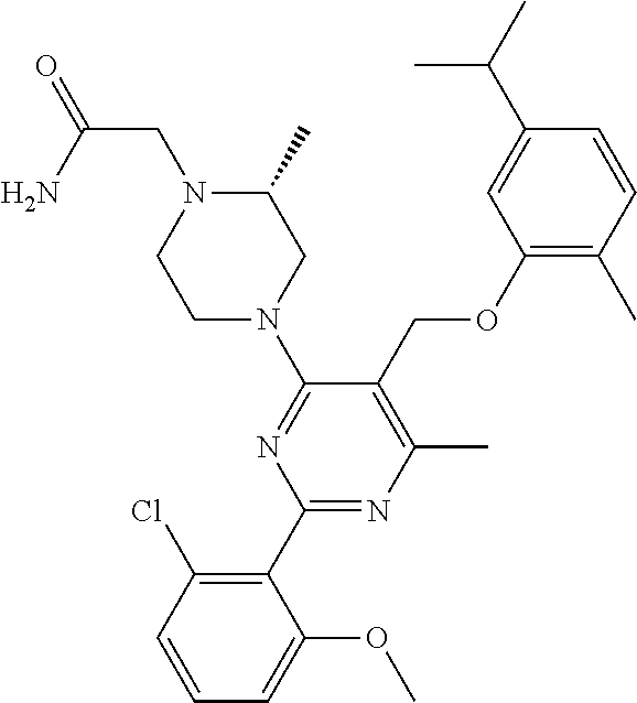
C1(OCC2=C(C)N=C(C3=C(Cl)C=CC=C3OC)N=C2N2CC(C)N(CC(=O)N)CC2)=C(C)C=CC(C(C)C)=C1
